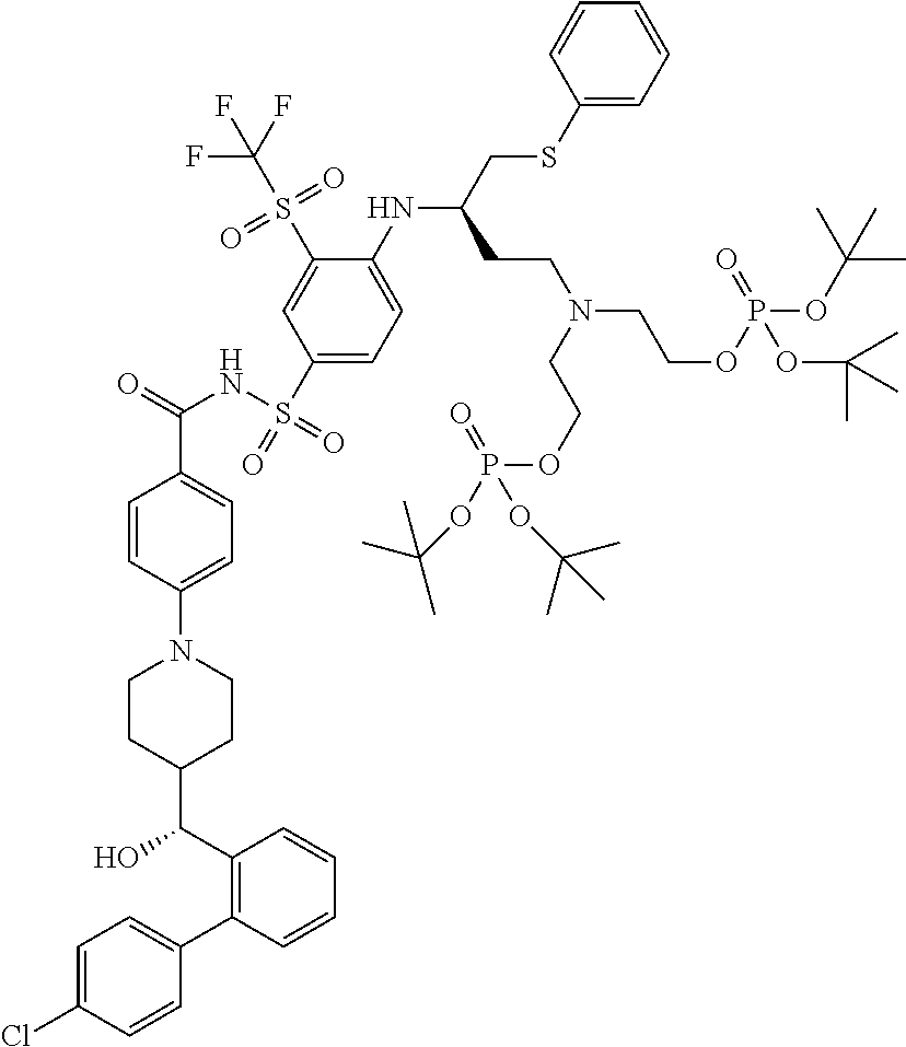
O(CCN(CCOP(=O)(OC(C)(C)C)OC(C)(C)C)CCC(NC1=CC=C(S(=O)(NC(=O)C2=CC=C(N3CCC(C(C4=C(C5=CC=C(Cl)C=C5)C=CC=C4)O)CC3)C=C2)=O)C=C1S(=O)(=O)C(F)(F)F)CSC1=CC=CC=C1)P(OC(C)(C)C)(=O)OC(C)(C)C
